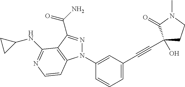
N1(C2=CC(C#CC3(O)CCN(C)C3=O)=CC=C2)N=C(C(N)=O)C2=C1C=CN=C2NC1CC1
